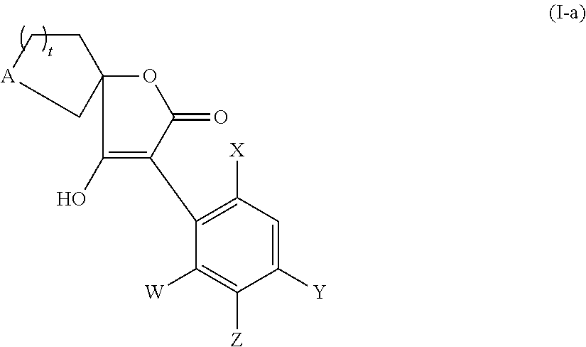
C1([Y])=CC([X])=C(C2=C(O)C3(OC2=O)CC[A]C3)C([W])=C1[Z]
